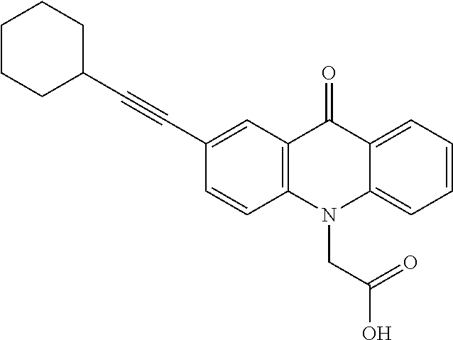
C12=C(C=C(C#CC3CCCCC3)C=C1)C(=O)C1=CC=CC=C1N2CC(=O)O
